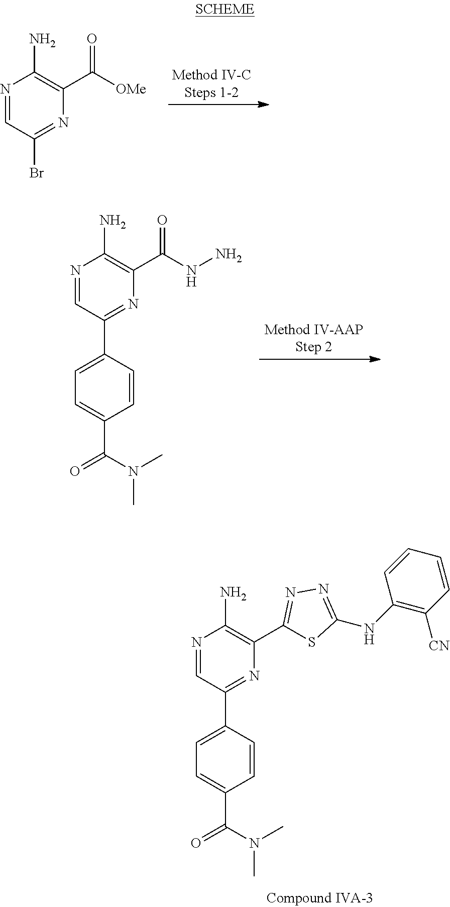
N1=CC(Br)=NC(C(=O)[OMe])=C1N.N1=CC(C2=CC=C(C(N(C)C)=O)C=C2)=NC(C2=NN=C(NC3=C([CN])C=CC=C3)S2)=C1N.N1=CC(C2=CC=C(C(N(C)C)=O)C=C2)=NC(C(NN)=O)=C1N
